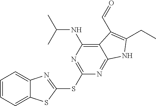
C1=CC=C2C(=C1)N=C(SC1=NC(NC(C)C)=C3C(=N1)NC(CC)=C3C=O)S2
